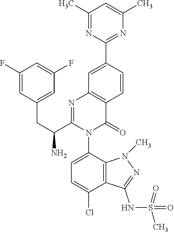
C1=CC(C2=NC(C)=CC(C)=N2)=CC2=C1C(=O)N(C1=CC=C(Cl)C3=C1N(C)N=C3NS(=O)(C)=O)C(C(CC1=CC(F)=CC(F)=C1)N)=N2
